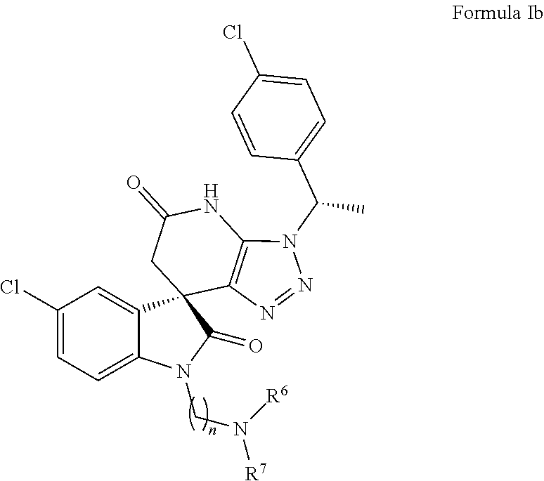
C1(Cl)=CC=C(C(N2C3=C(N=N2)C2(C4=CC(Cl)=CC=C4N(CN([R6])[R7])C2=O)CC(=O)N3)C)C=C1
